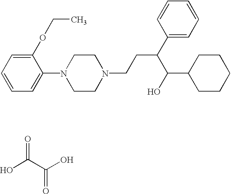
C1(OCC)=CC=CC=C1N1CCN(CCC(C(O)C2CCCCC2)C2=CC=CC=C2)CC1.OC(C(O)=O)=O
